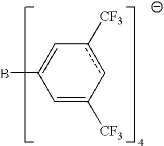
C1=C(B)C=C([CF3])cc1[CF3]
